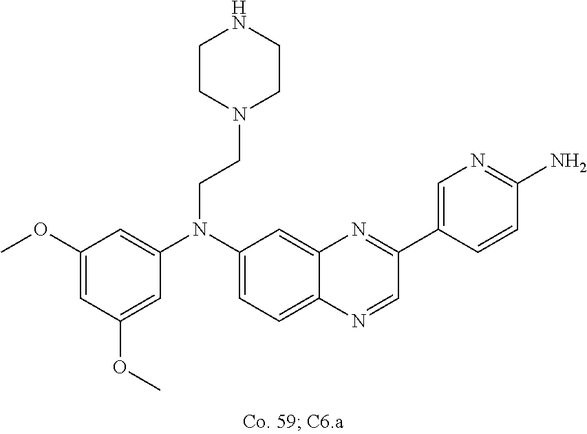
C1(OC)=CC(OC)=CC(N(C2=CC=C3C(=C2)N=C(C2=CN=C(N)C=C2)C=N3)CCN2CCNCC2)=C1
